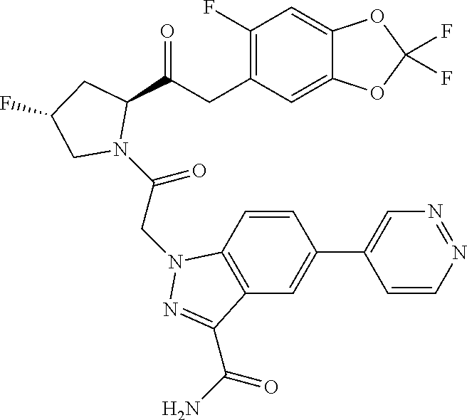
N1(C(CN2C3=C(C=C(C4=CN=NC=C4)C=C3)C(C(N)=O)=N2)=O)C(C(CC2=C(F)C=C3C(=C2)OC(F)(F)O3)=O)CC(F)C1
